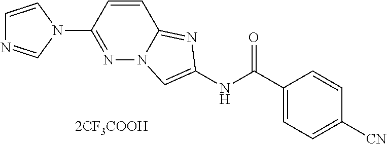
[2CF3COOH].N1(C2=NN3C(=NC(NC(C4=CC=C([CN])C=C4)=O)=C3)C=C2)C=CN=C1
